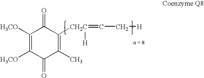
C1([H3CO])=C([H3CO])C(=O)C(C)=C([CH2C](=CC[H])[H])C1=O
